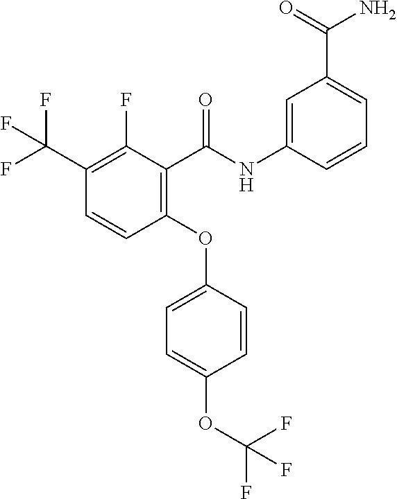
C1(C(F)(F)F)=C(F)C(C(NC2=CC(C(=O)N)=CC=C2)=O)=C(OC2=CC=C(OC(F)(F)F)C=C2)C=C1
